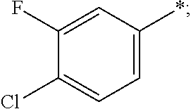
C1(Cl)=CC=C(*)C=C1F
